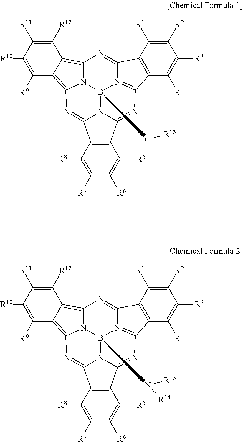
C1([R11])=C([R12])C2=C3N4C(=C2C([R9])=C1[R10])N=C1C2=C(C5=NC6=N(B4(O[R13])N51)C(=N3)C1=C6C([R4])=C([R3])C([R2])=C1[R1])C([R5])=C([R6])C([R7])=C2[R8].C1([R11])=C([R12])C2=C3N4C(=C2C([R9])=C1[R10])N=C1C2=C(C5=NC6=N(B4(N([R15])[R14])N51)C(=N3)C1=C6C([R4])=C([R3])C([R2])=C1[R1])C([R5])=C([R6])C([R7])=C2[R8]
